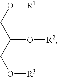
O(CC(CO[R3])O[R2])[R1]
